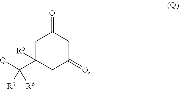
C1C(=O)CC(C([Q])([R7])[R6])([R5])CC1=O
